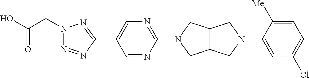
OC(CN1N=NC(C2=CN=C(N3CC4C(C3)CN(C3=CC(Cl)=CC=C3[Me])C4)N=C2)=N1)=O
